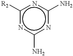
c1([R2])nc(N)nc(N)n1
